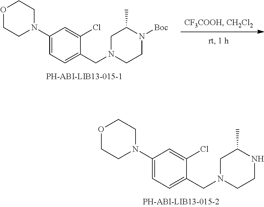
C1(CN2CCNC(C)C2)=CC=C(N2CCOCC2)C=C1Cl.C1(CN2CCN([Boc])C(C)C2)=CC=C(N2CCOCC2)C=C1Cl
